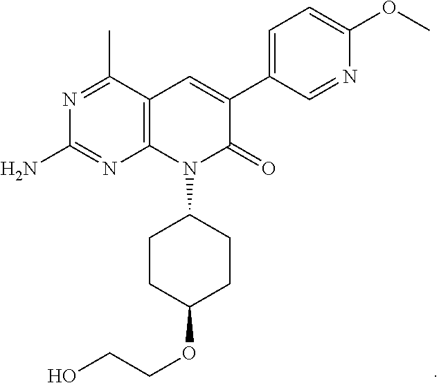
C12=C(C(C)=NC(N)=N1)C=C(C1=CC=C(OC)N=C1)C(=O)N2C1CCC(OCCO)CC1
